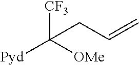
[CF3]C([OMe])([Pyd])CC=C
